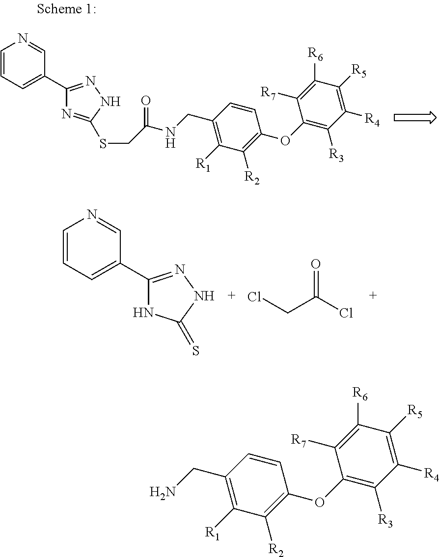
C1(C2=CC=CN=C2)=NNC(SCC(NCC2=C([R1])C([R2])=C(OC3=C([R3])C([R4])=C([R5])C([R6])=C3[R7])C=C2)=O)=N1.C1(C2=CC=CN=C2)=NNC(=S)N1.C(C(Cl)=O)Cl.C(C1=C([R1])C([R2])=C(OC2=C([R3])C([R4])=C([R5])C([R6])=C2[R7])C=C1)N
